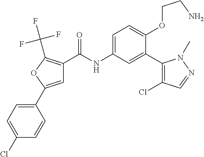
C1=C(C2=CC=C(Cl)C=C2)OC(C(F)(F)F)=C1C(=O)NC1=CC=C(OCCN)C(C2=C(Cl)C=NN2C)=C1
